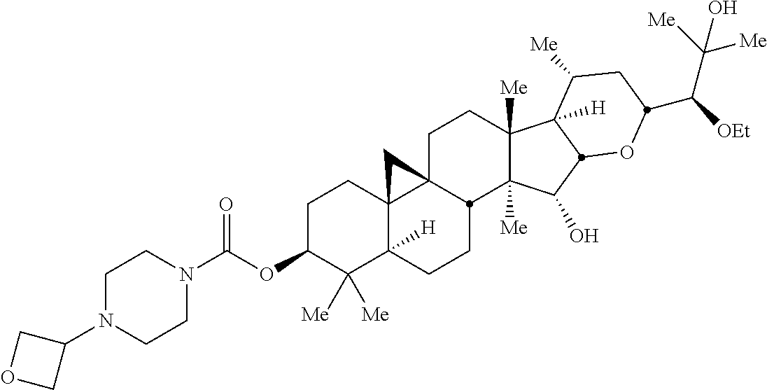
C1C(OC(N2CCN(C3COC3)CC2)=O)C([Me])([Me])C2([H])C3(C1)C1(CCC4([Me])C([Me])(C(O)C5C4([H])C([Me])CC(C([OEt])C([Me])([Me])O)O5)C1CC2)C3
